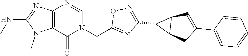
C12=C(N=CN(CC3=NC(C4C5C4C=C(C4=CC=CC=C4)C5)=NO3)C1=O)N=C(NC)N2C
